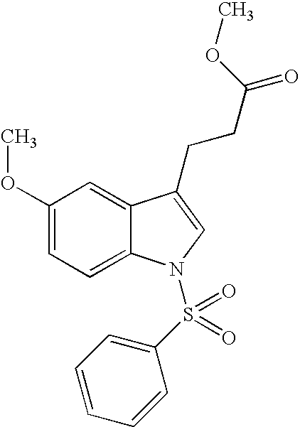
C1(OC)=CC=C2C(=C1)C(CCC(=O)OC)=CN2S(C1=CC=CC=C1)(=O)=O
